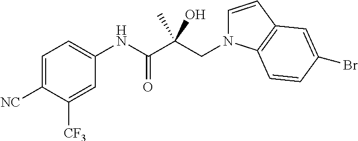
C1=C([NC])C([CF3])=CC(NC(C(CN2C=CC3=C2C=CC(Br)=C3)(C)O)=O)=C1
